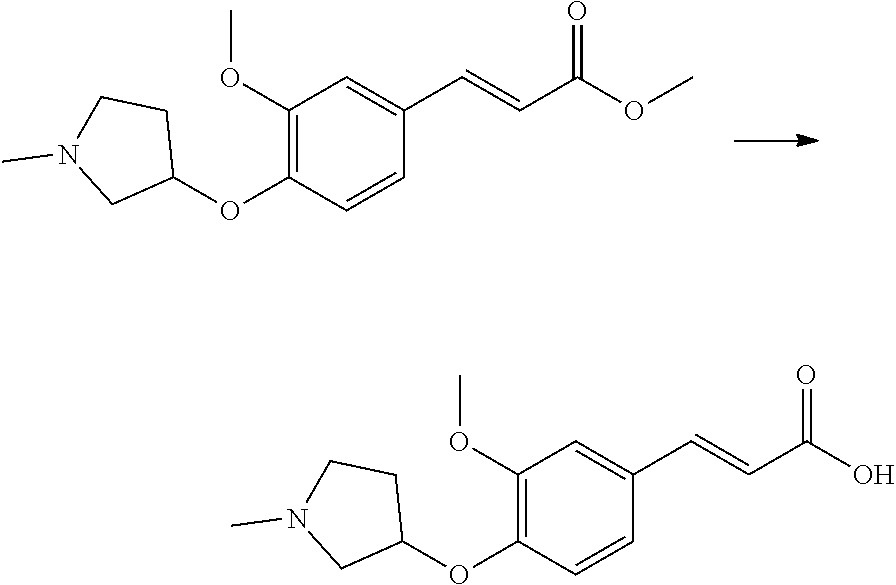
C1(OC)=C(OC2CCN(C)C2)C=CC(C=CC(OC)=O)=C1.C1(OC)=C(OC2CCN(C)C2)C=CC(C=CC(O)=O)=C1
